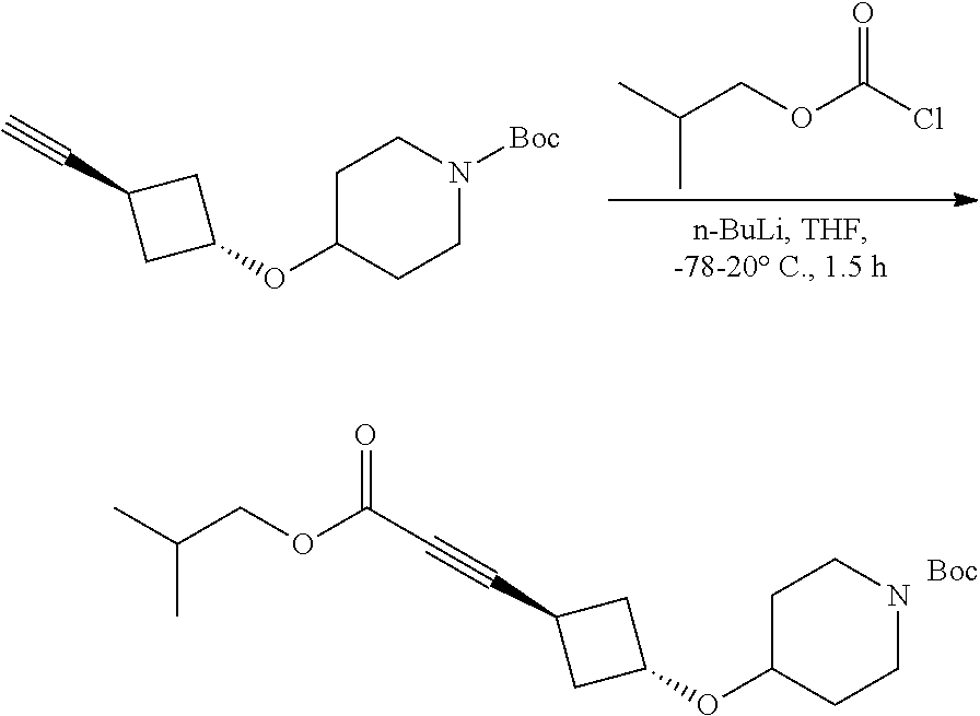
CC(COC(Cl)=O)C.C1N([Boc])CCC(OC2CC(C#C)C2)C1.C1NCCC(OC2CC(C#CC(OCC(C)C)=O)C2)C1.[Boc]
